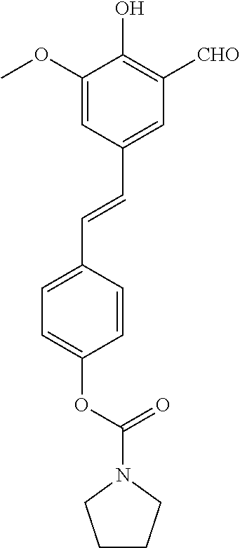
C1=C(OC)C(O)=C([CHO])C=C1C=CC1=CC=C(OC(N2CCCC2)=O)C=C1
